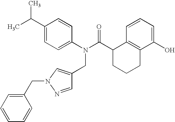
C1(C(C)C)=CC=C(N(C(C2CCCC3=C2C=CC=C3O)=O)CC2=CN(CC3=CC=CC=C3)N=C2)C=C1
